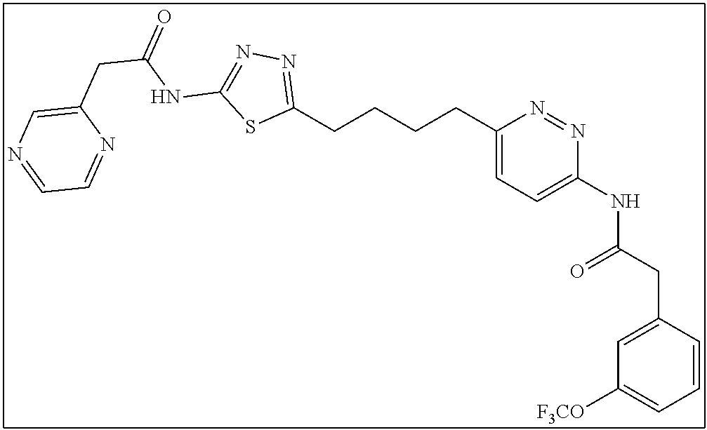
C1(CCCCC2=CC=C(NC(CC3=CC([F3CO])=CC=C3)=O)N=N2)=NN=C(NC(CC2=CN=CC=N2)=O)S1
